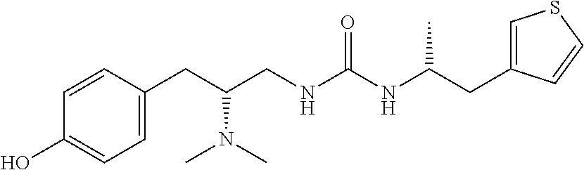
C1(CC(CNC(NC(CC2=CSC=C2)C)=O)N(C)C)=CC=C(O)C=C1
